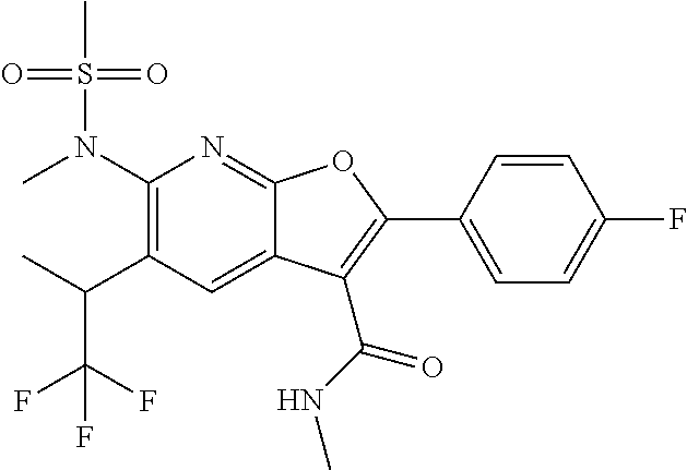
C1(N(C)S(C)(=O)=O)=C(C(C)C(F)(F)F)C=C2C(=N1)OC(C1=CC=C(F)C=C1)=C2C(NC)=O
